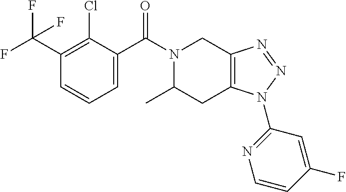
C(C1=C(Cl)C(C(N2C(C)CC3=C(C2)N=NN3C2=NC=CC(F)=C2)=O)=CC=C1)(F)(F)F
